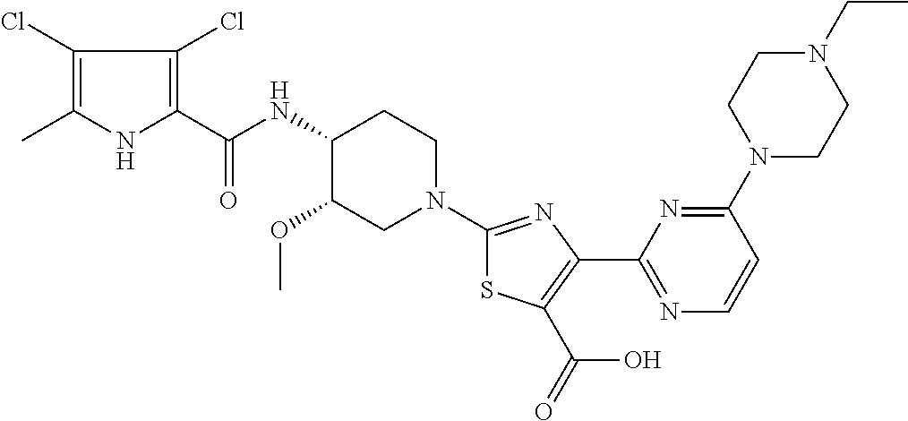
C1(Cl)=C(C)NC(C(NC2C(OC)CN(C3=NC(C4=NC=CC(N5CCN(CC)CC5)=N4)=C(C(=O)O)S3)CC2)=O)=C1Cl
